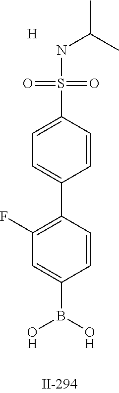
C1(F)=C(C2=CC=C(S(=O)(=O)NC(C)C)C=C2)C=CC(B(O)O)=C1.[H]
